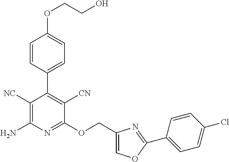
C1([NC])=C(N)N=C(OCC2=COC(C3=CC=C(Cl)C=C3)=N2)C([CN])=C1C1=CC=C(OCCO)C=C1
